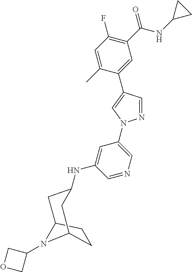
C12CCC(CC(NC3=CC(N4N=CC(C5=CC(C(NC6CC6)=O)=C(F)C=C5C)=C4)=CN=C3)C1)N2C1COC1
